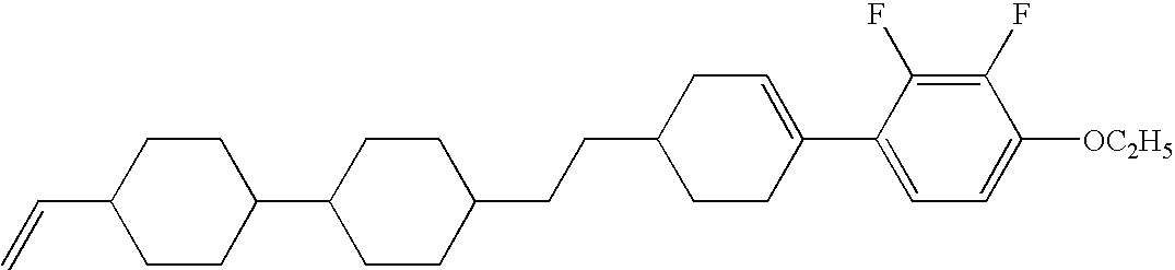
C1(CCC2CCC(C3CCC(C=C)CC3)CC2)CCC(C2=CC=C([OC2H5])C(F)=C2F)=CC1
